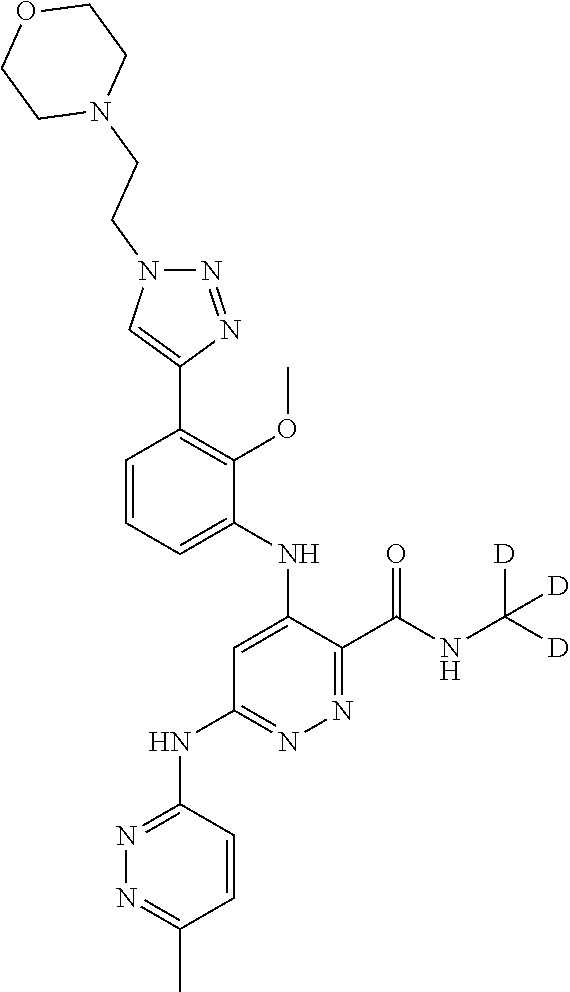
C1=C(NC2=CC(NC3=NN=C(C)C=C3)=NN=C2C(NC([D])([D])[D])=O)C(OC)=C(C2=CN(CCN3CCOCC3)N=N2)C=C1
